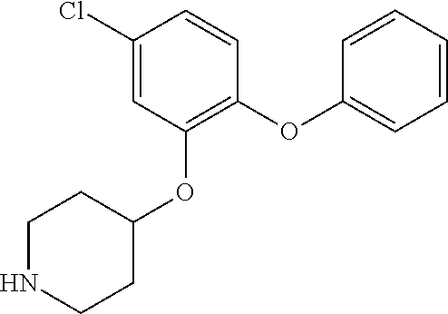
C1(OC2=C(OC3CCNCC3)C=C(Cl)C=C2)=CC=CC=C1
